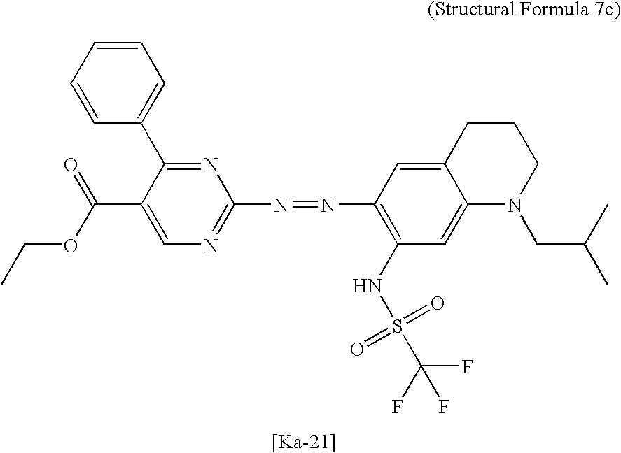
C1(N=NC2=NC=C(C(=O)OCC)C(C3=CC=CC=C3)=N2)=C(NS(=O)(=O)C(F)(F)F)C=C2C(=C1)CCCN2CC(C)C
